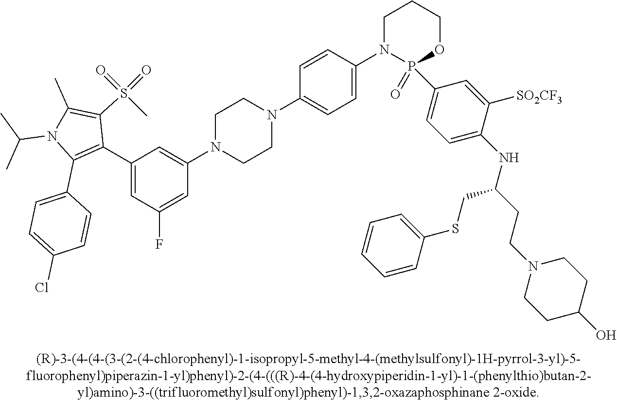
N1(C2=CC=C(N3CCN(C4=CC(C5=C(C6=CC=C(Cl)C=C6)N(C(C)C)C(C)=C5S(C)(=O)=O)=CC(F)=C4)CC3)C=C2)P(C2=CC=C(NC(CCN3CCC(O)CC3)CSC3=CC=CC=C3)C([SO2CF3])=C2)(=O)OCCC1
